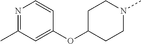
N1=C(C)C=C(OC2CCN(C)CC2)C=C1
